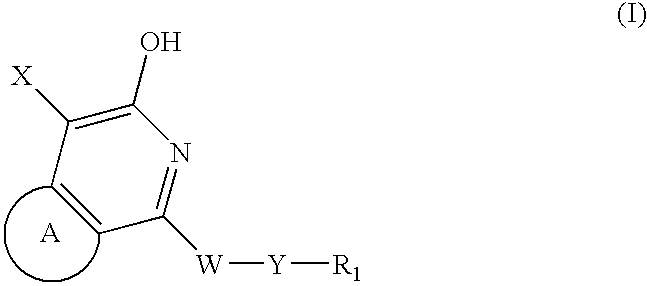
C1([X])=C(O)N=C([W][Y][R1])C=C1
